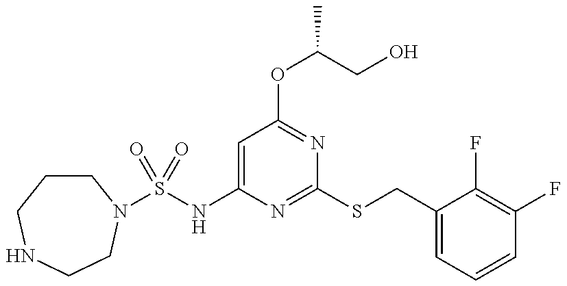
C1=C(NS(=O)(=O)N2CCCNCC2)N=C(SCC2=CC=CC(F)=C2F)N=C1OC(CO)C
